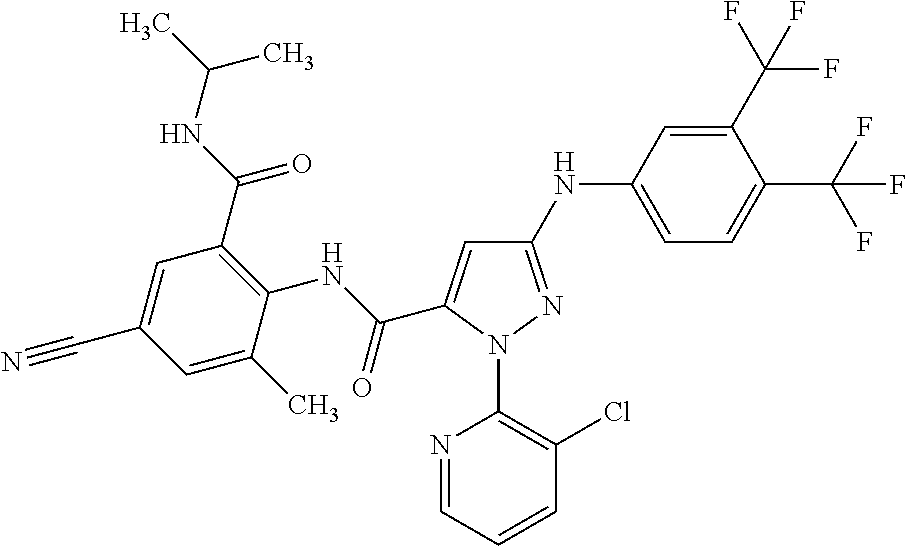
C(C1=CC(NC2=CC=C(C(F)(F)F)C(C(F)(F)F)=C2)=NN1C1=C(Cl)C=CC=N1)(NC1=C(C(NC(C)C)=O)C=C(C#N)C=C1C)=O
